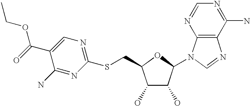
C1(O)C(O)C(N2C3=C(N=C2)C(N)=NC=N3)OC1CSC1=NC=C(C(=O)OCC)C(N)=N1
